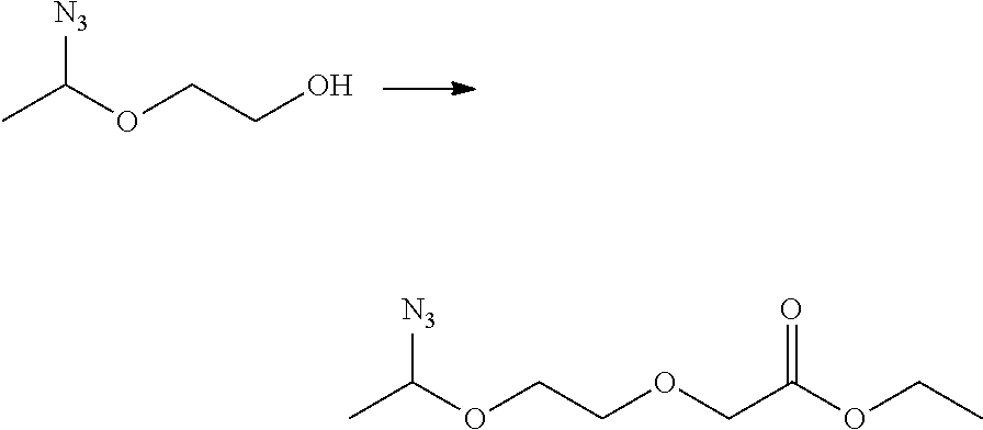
[N3]C(OCCO)C.[N3]C(OCCOCC(OCC)=O)C
